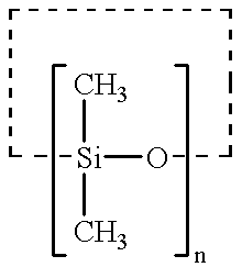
C[Si]1(C)OCCCCC1
